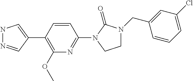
N1N=CC(C2=C(OC)N=C(N3C(=O)N(CC4=CC(Cl)=CC=C4)CC3)C=C2)=C1
